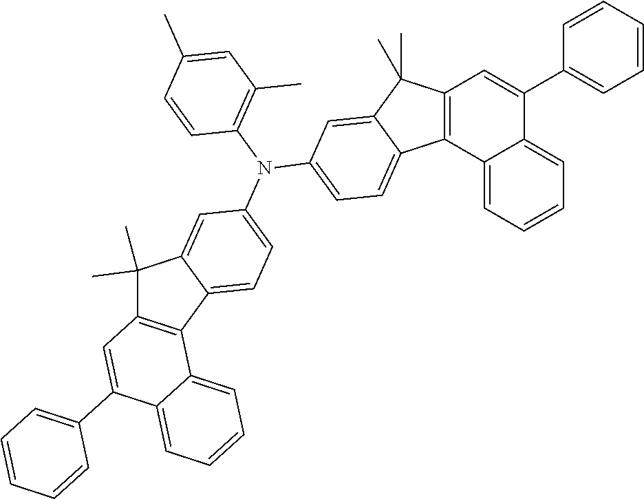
C1=CC=CC=C1C1=CC2=C(C3=CC=CC=C13)C1=CC=C(N(C3=CC=C4C(=C3)C(C)(C)C3=C4C4=CC=CC=C4C(C4=CC=CC=C4)=C3)C3=C(C)C=C(C)C=C3)C=C1C2(C)C
